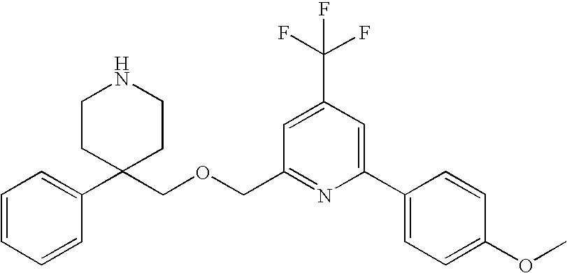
C1=CC=CC(C2(COCC3=NC(C4=CC=C(OC)C=C4)=CC(C(F)(F)F)=C3)CCNCC2)=C1
